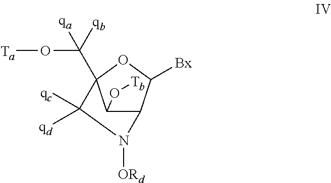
C12C([Bx])OC(C(O[Ta])([qa])[qb])(C([qc])([qd])N1[ORd])C2O[Tb]
